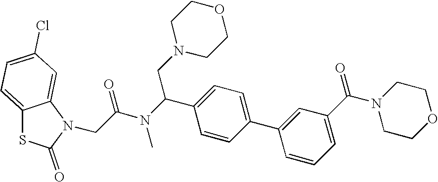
C1=C2C(=CC(Cl)=C1)N(CC(N(C(C1=CC=C(C3=CC(C(N4CCOCC4)=O)=CC=C3)C=C1)CN1CCOCC1)C)=O)C(=O)S2
